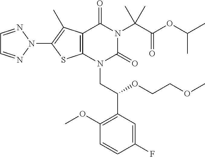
C12=C(N(CC(C3=C(OC)C=CC(F)=C3)OCCOC)C(=O)N(C(C(OC(C)C)=O)(C)C)C1=O)SC(N1N=CC=N1)=C2C
